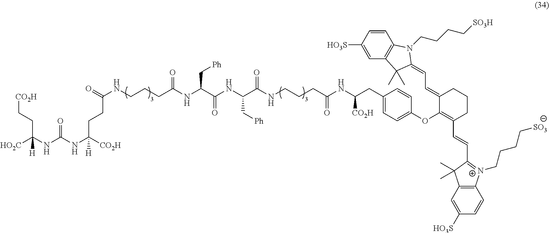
[CO2H]CCC(NC(NC([CO2H])(CCC(NCCCC(NC(C(NC(C(NCCCC(NC(CC1=CC=C(OC2=C(C=CC3=[N+](CCCC[SO3])C4=C(C3(C)C)C=C([HO3S])C=C4)CCCC2=CC=C2C(C)(C)C3=C(C=CC([HO3S])=C3)N2CCCC[SO3H])C=C1)[CO2H])=O)=O)C[Ph])=O)C[Ph])=O)=O)[H])=O)([HO2C])[H]
